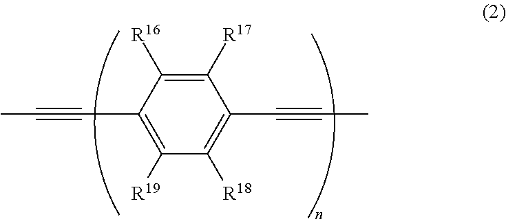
C1(C#CC)=C([R19])C([R18])=C(C#CC)C([R17])=C1[R16]
